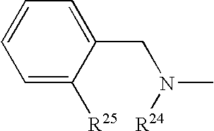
C1=C([R25])C(CN(C)[R24])=CC=C1
